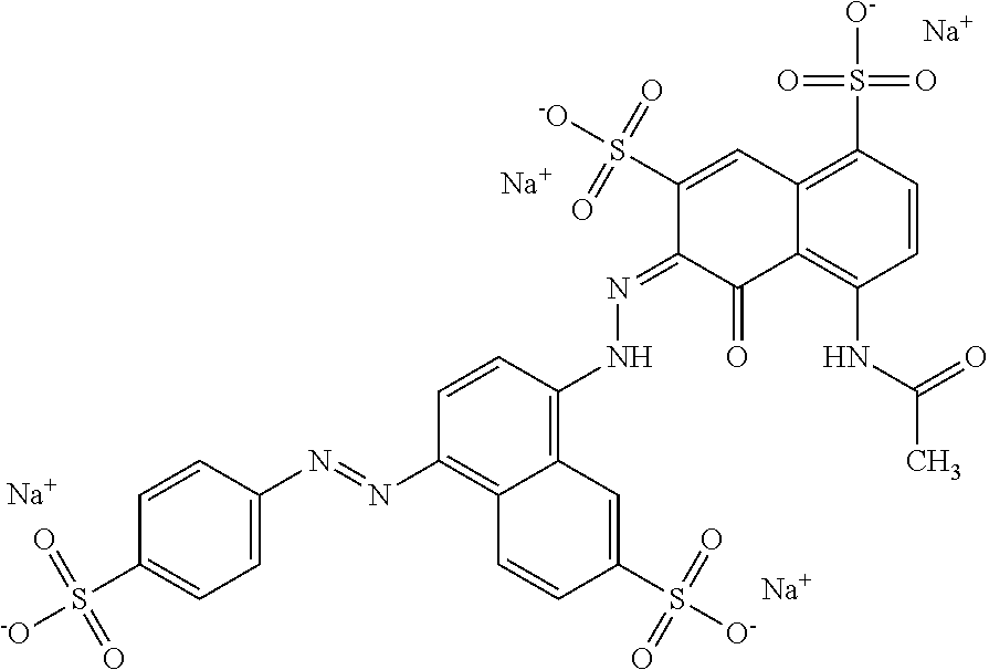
C1=CC(NN=C2C(=O)C3=C(NC(C)=O)C=CC(S([O-])(=O)=O)=C3C=C2S([-O])(=O)=O)=C2C(=C1N=NC1=CC=C(S([-O])(=O)=O)C=C1)C=CC(S([O-])(=O)=O)=C2.[Na].[Na].[Na].[Na]
